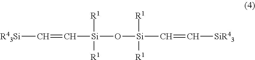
[R43Si]C=C[Si](O[Si](C=C[SiR43])([R1])[R1])([R1])[R1]
